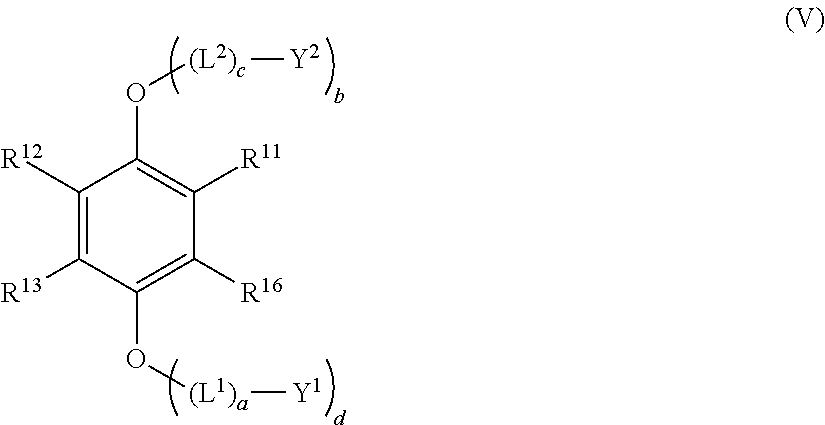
C1([R12])=C([R13])C(O[(L1)a][Y1])=C([R16])C([R11])=C1O[(L2)c][Y2]
